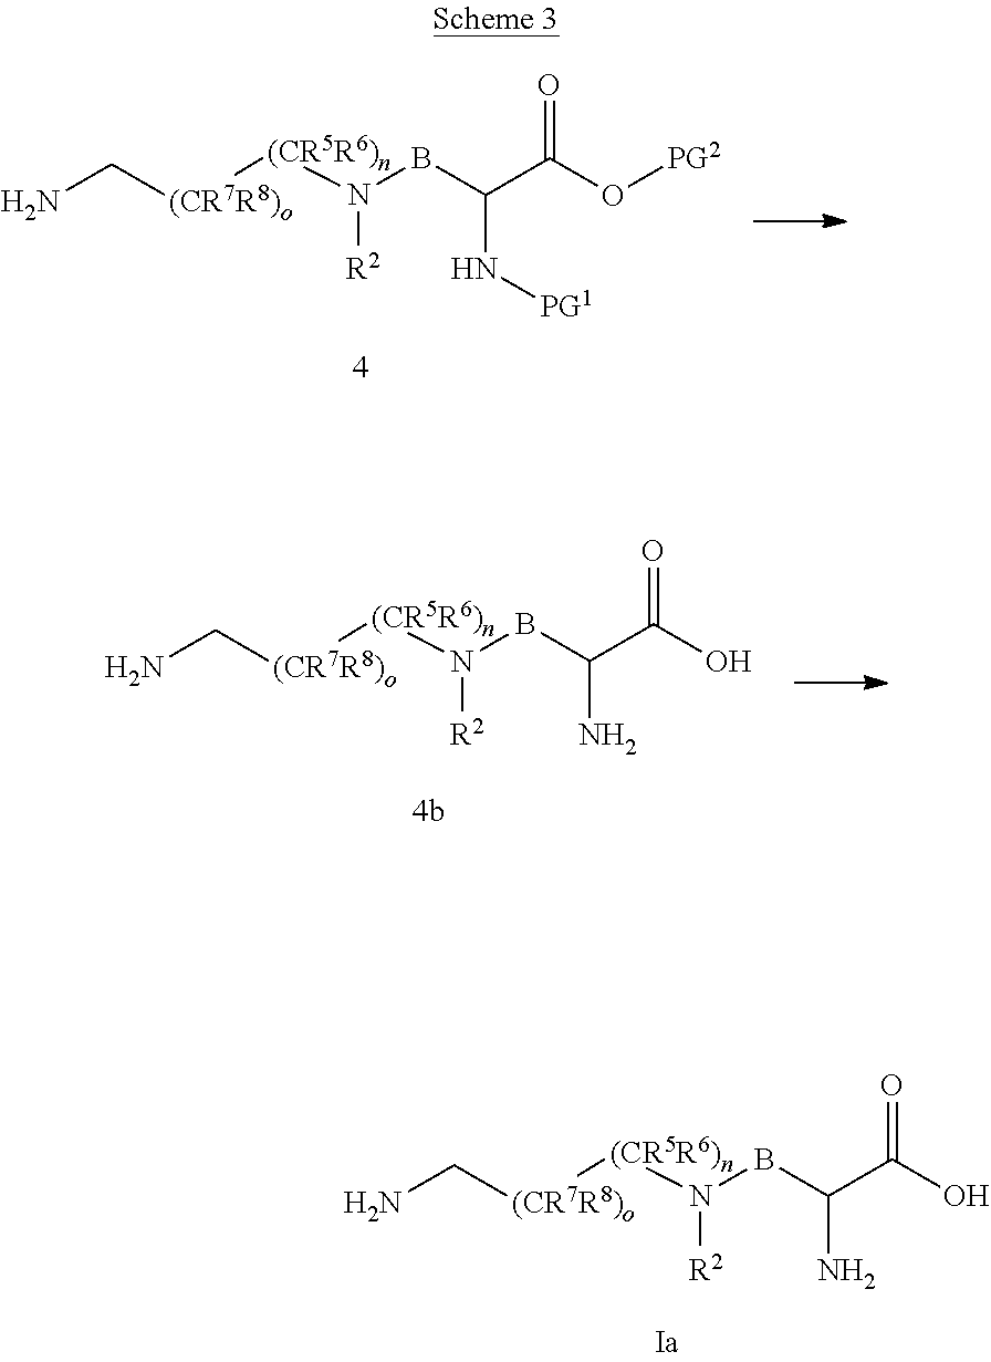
NC[(CR7R8)o][(CR5R6)n]N(BC(C(O[PG2])=O)N[PG1])[R2].NC[(CR7R8)o][(CR5R6)n]N(BC(C(O)=O)N)[R2].NC[(CR7R8)o][(CR5R6)n]N(BC(C(O)=O)N)[R2]
